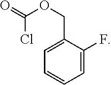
C1=C(F)C(COC(Cl)=O)=CC=C1
